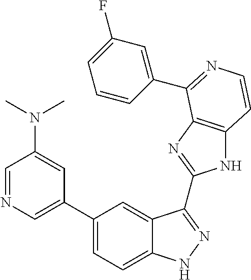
C1(C2=CN=CC(N(C)C)=C2)=CC=C2C(=C1)C(C1=NC3=C(N1)C=CN=C3C1=CC(F)=CC=C1)=NN2
